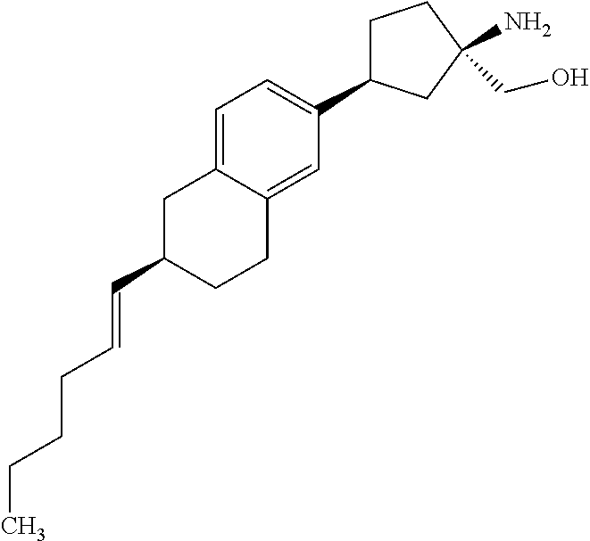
C1C(C=CCCCC)CCC2=CC(C3CCC(CO)(N)C3)=CC=C12
